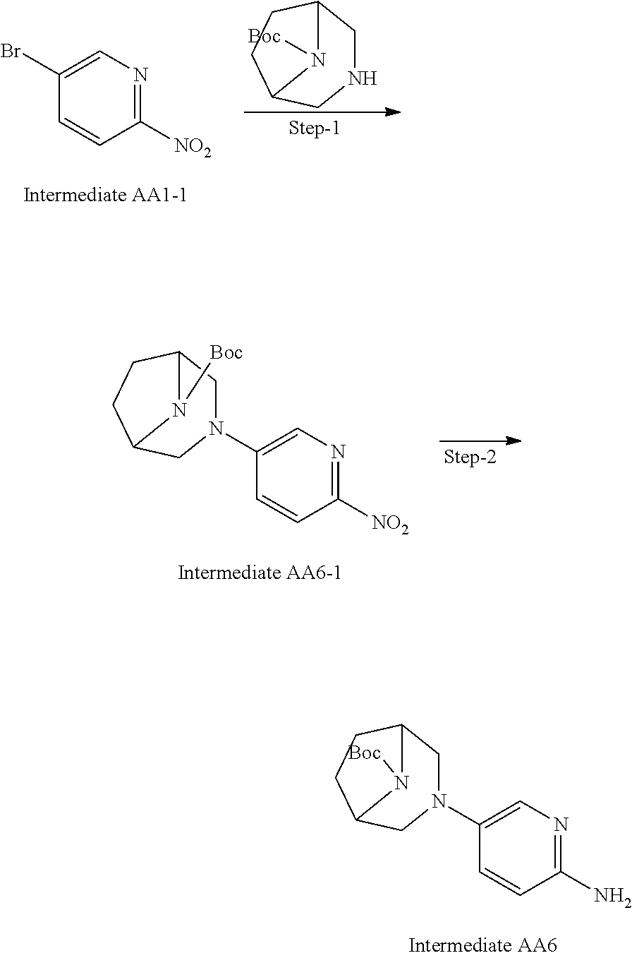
C1=C(Br)C=CC([NO2])=N1.N1CC2CCC(C1)N2[Boc].C1=C(N2CC3CCC(C2)N3[Boc])C=CC([NO2])=N1.C1=C(N2CC3CCC(C2)N3[Boc])C=CC(N)=N1
